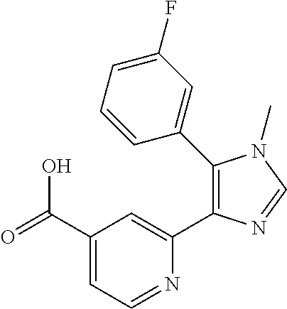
C1(C(=O)O)=CC=NC(C2=C(C3=CC(F)=CC=C3)N(C)C=N2)=C1
